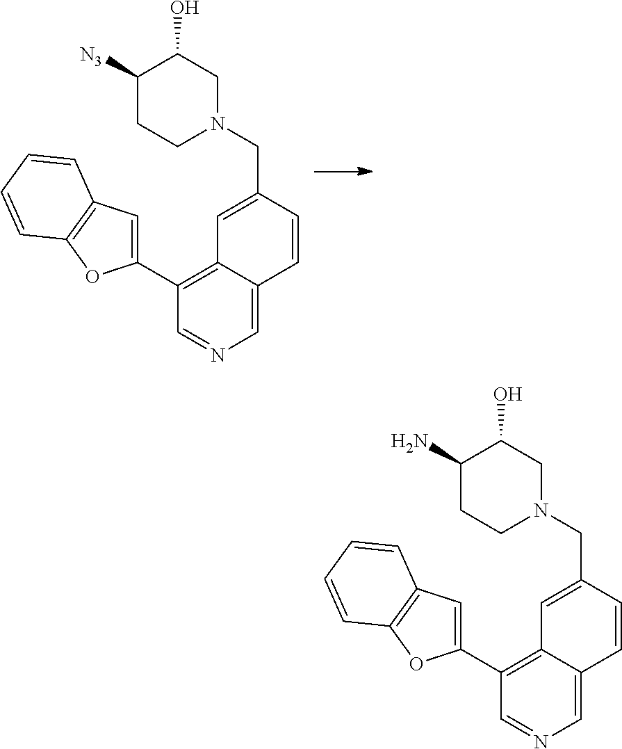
C1(C2=CC3=C(O2)C=CC=C3)=C2C(=CN=C1)C=CC(CN1CCC([N3])C(O)C1)=C2.C1(C2=CC3=C(O2)C=CC=C3)=C2C(=CN=C1)C=CC(CN1CCC(N)C(O)C1)=C2
